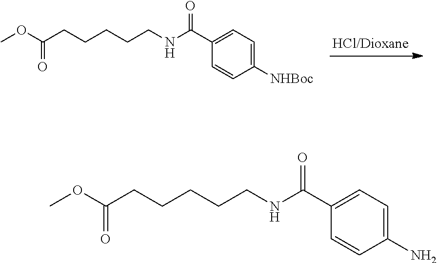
N(CCCCCC(OC)=O)C(C1=CC=C([NHBoc])C=C1)=O.N(CCCCCC(OC)=O)C(C1=CC=C(N)C=C1)=O
